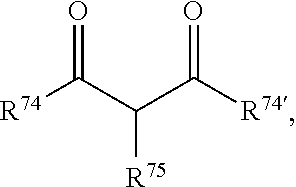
[R74]C(C(C([R74])=O)[R75])=O
